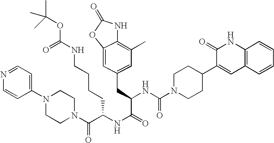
C1=CC(N2CCN(C(C(NC(C(NC(N3CCC(C4=CC5=C(NC4=O)C=CC=C5)CC3)=O)CC3=CC(C)=C4NC(=O)OC4=C3)=O)CCCCNC(OC(C)(C)C)=O)=O)CC2)=CC=N1
